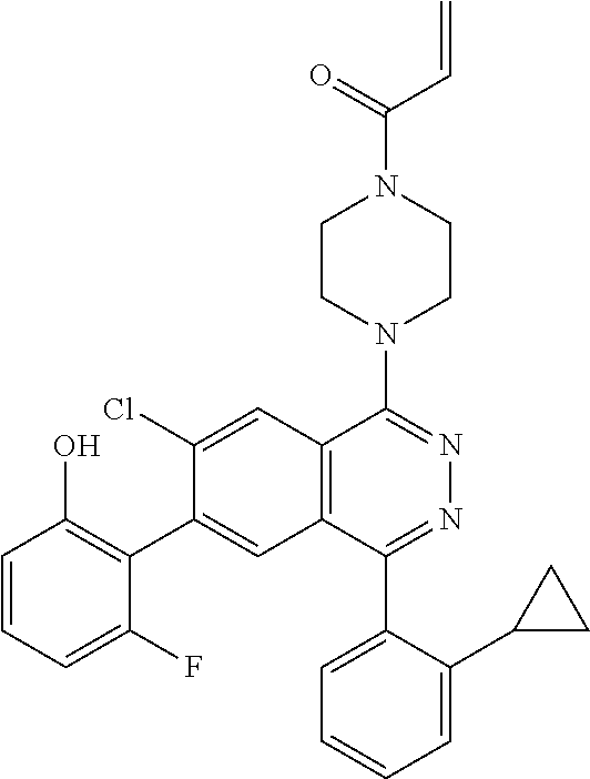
C1CN(C2=NN=C(C3=CC=CC=C3C3CC3)C3=C2C=C(Cl)C(C2=C(O)C=CC=C2F)=C3)CCN1C(=O)C=C
